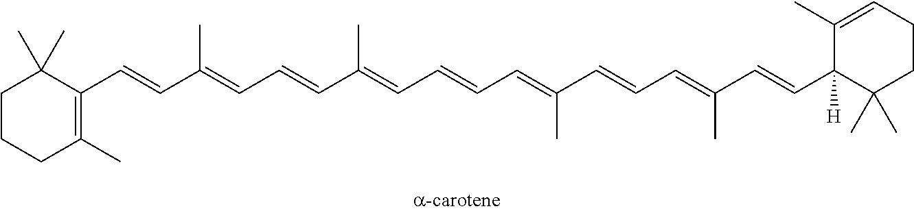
C1CCC(C)=C(C=CC(=CC=CC(=CC=CC=C(C=CC=C(C=CC2([H])C(C)(C)CCC=C2C)C)C)C)C)C1(C)C
